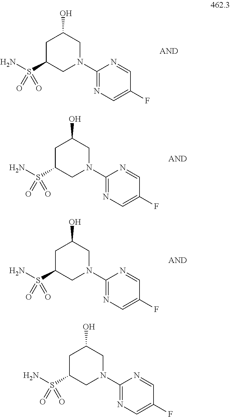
NS(=O)(=O)C1CN(C2=NC=C(F)C=N2)CC(O)C1.NS(=O)(=O)C1CN(C2=NC=C(F)C=N2)CC(O)C1.NS(=O)(=O)C1CN(C2=NC=C(F)C=N2)CC(O)C1.NS(=O)(=O)C1CN(C2=NC=C(F)C=N2)CC(O)C1
